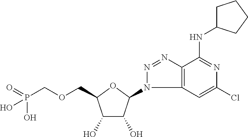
C(C1C(O)C(O)C(N2C3=C(N=N2)C(NC2CCCC2)=NC(Cl)=C3)O1)OCP(O)(O)=O
